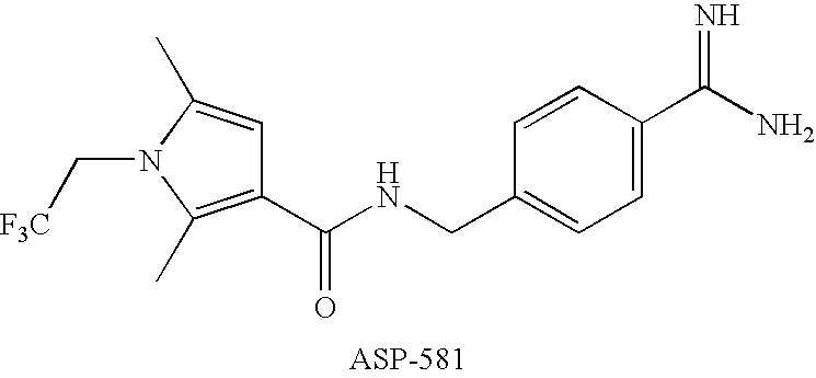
C(N1C(C)=CC(C(NCC2=CC=C(C(N)=N)C=C2)=O)=C1C)[F3C]
